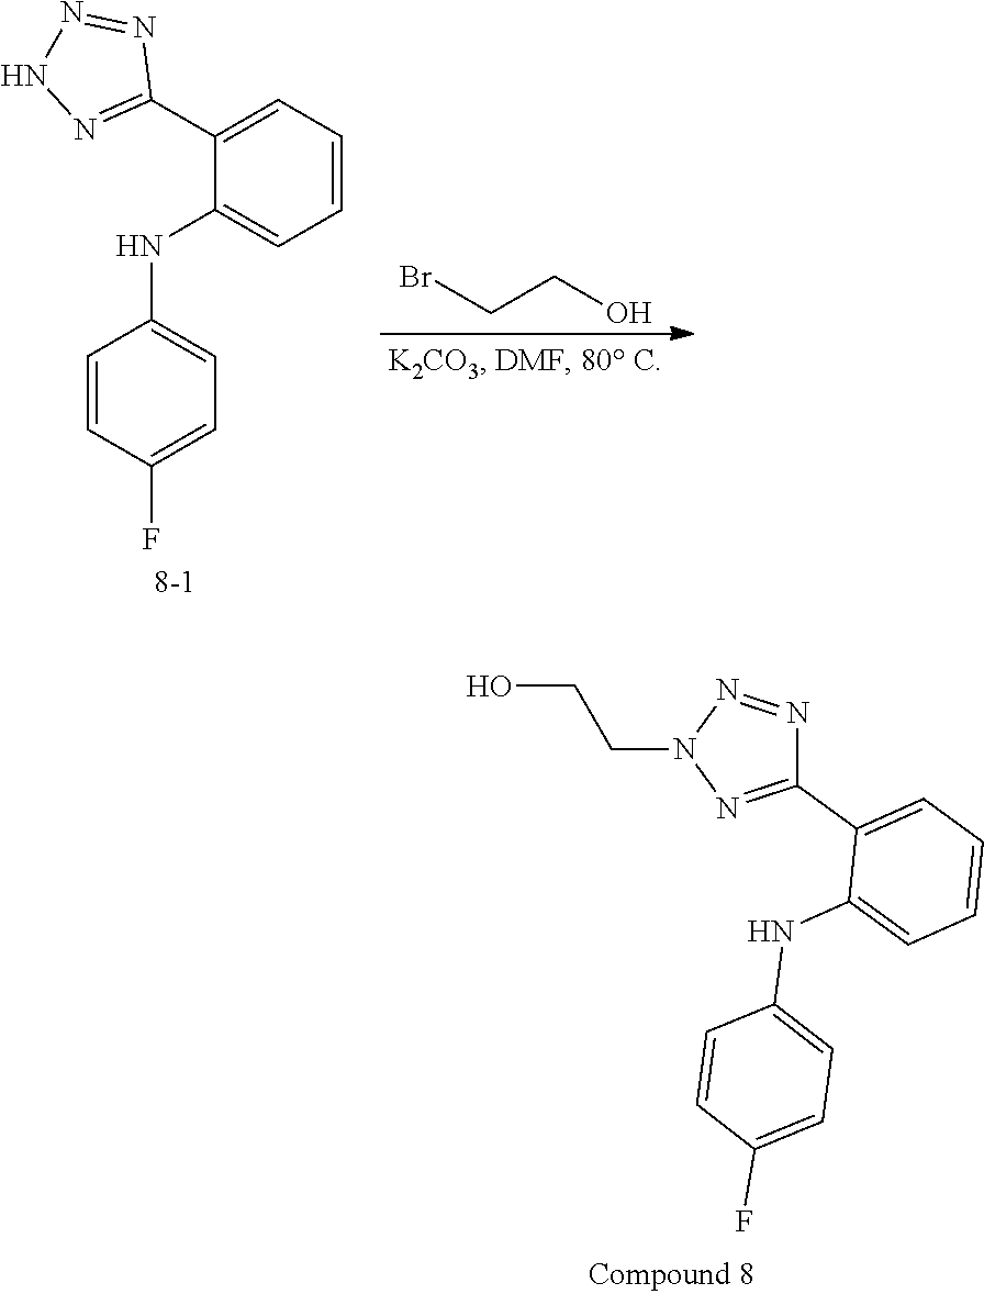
C1(C2=NNN=N2)=CC=CC=C1NC1=CC=C(F)C=C1.C(CO)Br.OCCN1N=C(C2=CC=CC=C2NC2=CC=C(F)C=C2)N=N1
